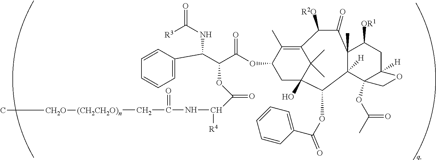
C1C2(O)C(C)(C)C(=C(C)C1OC(C(C(C1=CC=CC=C1)NC([R3])=O)OC(C([R4])NC(=O)C[(CH2CH2O)n][CH2O]C)=O)=O)C([R2O])C(=O)C1(C)C([H])(C3(OC(C)=O)C([H])(CC1[OR1])OC3)C2OC(C1=CC=CC=C1)=O
